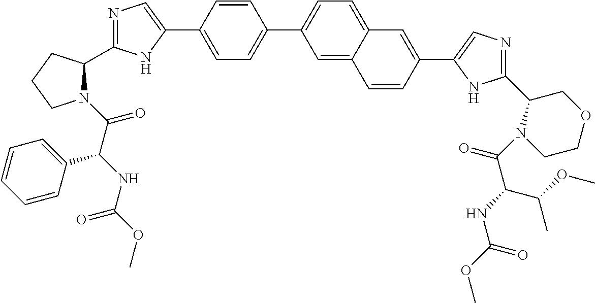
C1=C(C2=CN=C(C3N(C(C(NC(OC)=O)C4=CC=CC=C4)=O)CCC3)N2)C=CC(C2=CC=C3C(=C2)C=CC(C2=CN=C(C4COCCN4C(C(NC(OC)=O)C(C)OC)=O)N2)=C3)=C1
